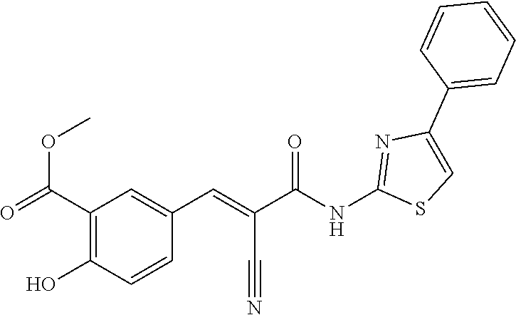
C1=CC(C2=CSC(NC(C(=CC3=CC(C(=O)OC)=C(O)C=C3)C#N)=O)=N2)=CC=C1
